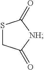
S1CC(=O)[NH]C1=O
